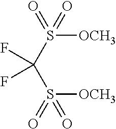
C(S(=O)(=O)[OCH3])(S(=O)([OCH3])=O)(F)F
